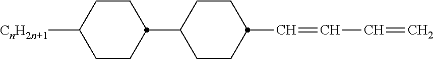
C(=CC=C)C1CCC(C2CCC([CnH2n+1])CC2)CC1
